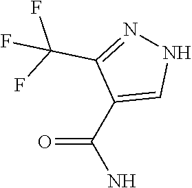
C1(C(=O)N)=CNN=C1C(F)(F)F
